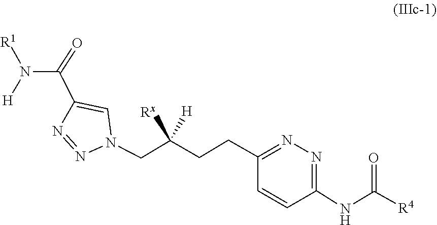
N1=NC(C(N([H])[R1])=O)=CN1CC(CCC1=NN=C(NC(=O)[R4])C=C1)([Rx])[H]
